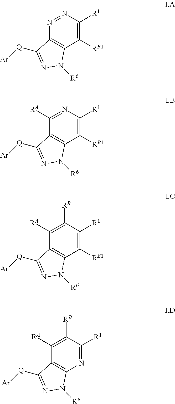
C12=C(C([RB1])=C([R1])N=N1)N([R6])N=C2[Q][Ar].C12=C(C([RB1])=C([R1])N=C1[RA])N([R6])N=C2[Q][Ar].C12=C(C([RB1])=C([R1])C([RB])=C1[RA])N([R6])N=C2[Q][Ar].C12=C(N=C([R1])C([RB])=C1[RA])N([R6])N=C2[Q][Ar]
